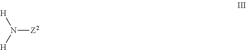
N([Z2])([H])[H]
